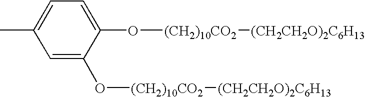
C1=C(C)C=C(O[(CH2)10CO2][(CH2CH2O)2C6H13])C(O[(CH2)10CO2][(CH2CH2O)2C6H13])=C1
